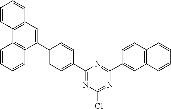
C1=CC2=C(C=C1C1=NC(C3=CC=C(C4=CC5=C(C6=C4C=CC=C6)C=CC=C5)C=C3)=NC(Cl)=N1)C=CC=C2
